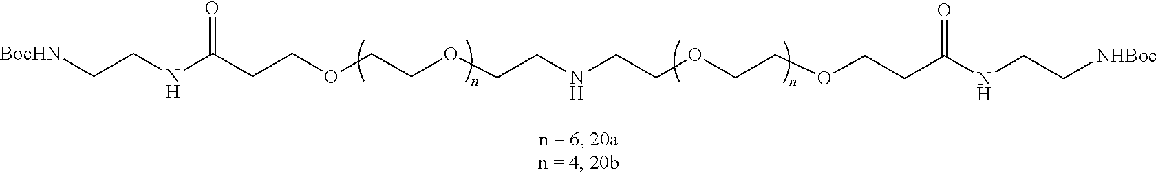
C(COCCOCCNCCOCCOCCC(=O)NCC[BocHN])C(=O)NCC[NHBoc]
